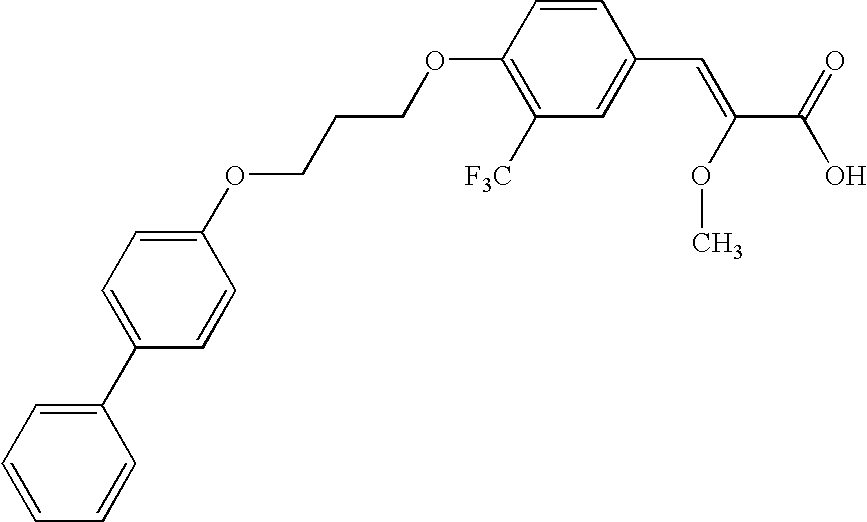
O(C1=C([F3C])C=C(C=C(C(O)=O)OC)C=C1)CCCOC1=CC=C(C2=CC=CC=C2)C=C1
